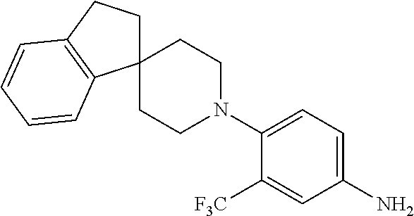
C1(N)=CC=C(N2CCC3(CC2)CCC2=C3C=CC=C2)C([F3C])=C1
